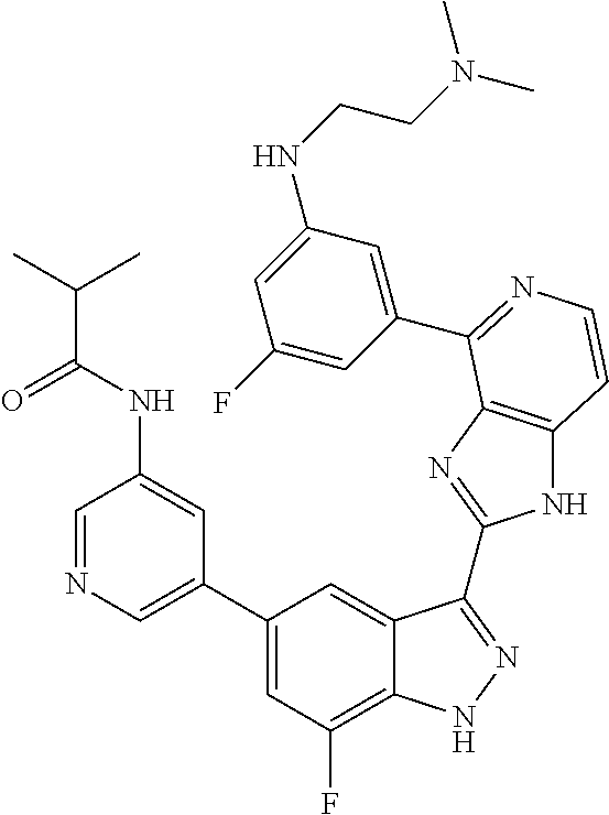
C1=C(C2=CC(F)=C3C(=C2)C(C2=NC4=C(N2)C=CN=C4C2=CC(NCCN(C)C)=CC(F)=C2)=NN3)C=C(NC(=O)C(C)C)C=N1
